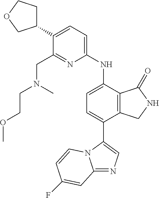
C12=NC=C(C3=CC=C(NC4=CC=C(C5CCOC5)C(CN(C)CCOC)=N4)C4=C3CNC4=O)N1C=CC(F)=C2
